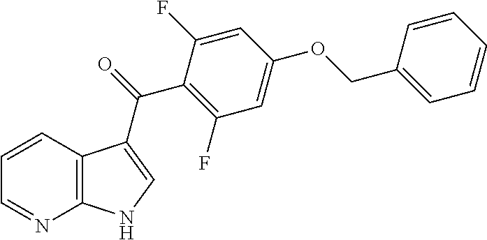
C12=C(C=CC=N1)C(C(=O)C1=C(F)C=C(OCC3=CC=CC=C3)C=C1F)=CN2
